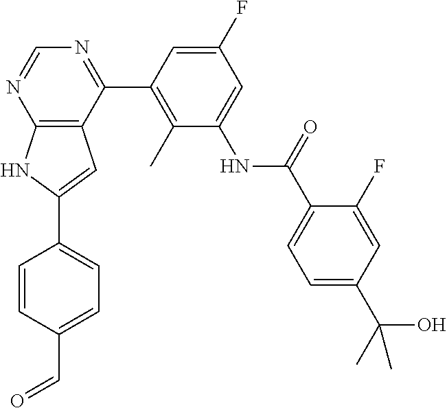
C12=C(C(C3=C(C)C(NC(C4=CC=C(C(O)(C)C)C=C4F)=O)=CC(F)=C3)=NC=N1)C=C(C1=CC=C(C=O)C=C1)N2
